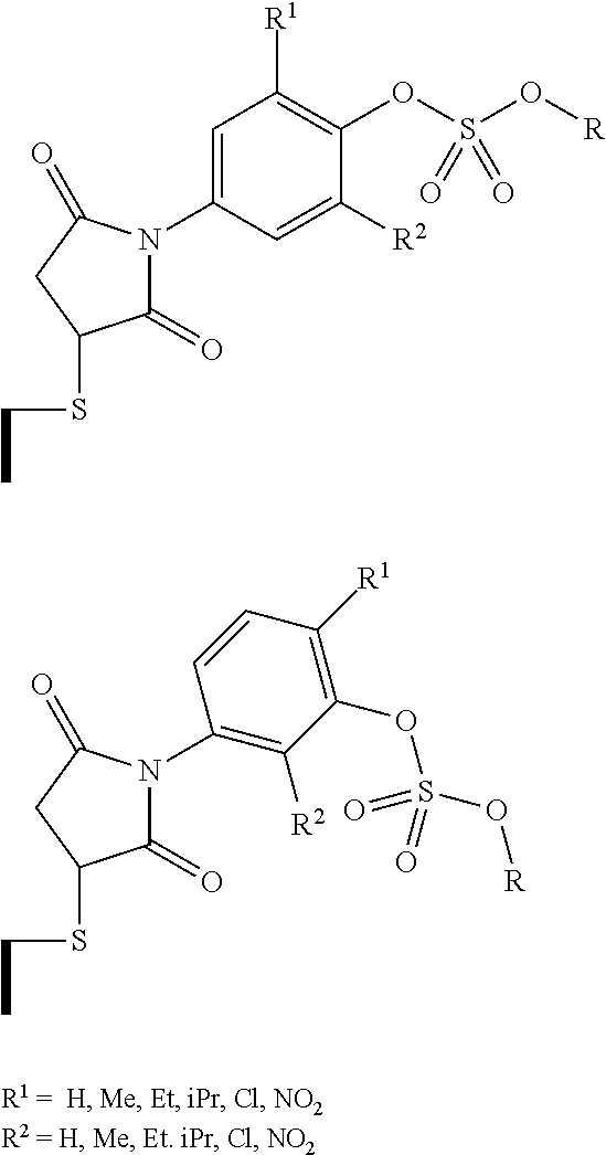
C1(=O)N(C2=C([R2])C(OS(O[R])(=O)=O)=C([R1])C=C2)C(=O)CC1SCC.C1(=O)N(C2=CC([R1])=C(OS(O[R])(=O)=O)C([R2])=C2)C(=O)CC1SCC
